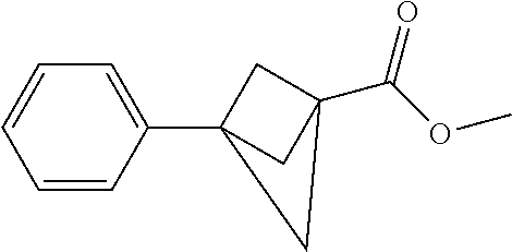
C1=CC(C23CC(C(OC)=O)(C2)C3)=CC=C1
